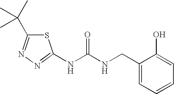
N1=C(NC(NCC2=CC=CC=C2O)=O)SC(C(C)(C)C)=N1
